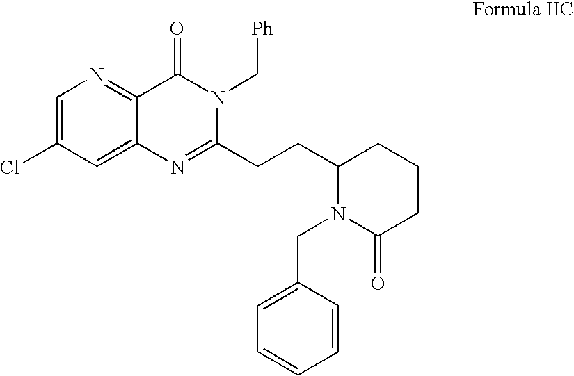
C1=C(Cl)C=C2C(=N1)C(=O)N(C[Ph])C(CCC1CCCC(=O)N1CC1=CC=CC=C1)=N2
